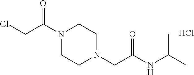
N1(C(CCl)=O)CCN(CC(NC(C)C)=O)CC1.Cl
